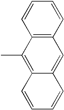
C1=CC2=C(C=C1)C=C1C(=C2C)C=CC=C1
